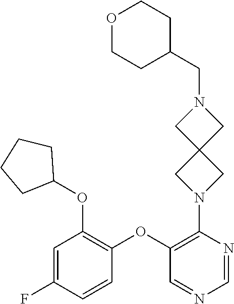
C1(OC2=C(OC3CCCC3)C=C(F)C=C2)=C(N2CC3(C2)CN(CC2CCOCC2)C3)N=CN=C1
